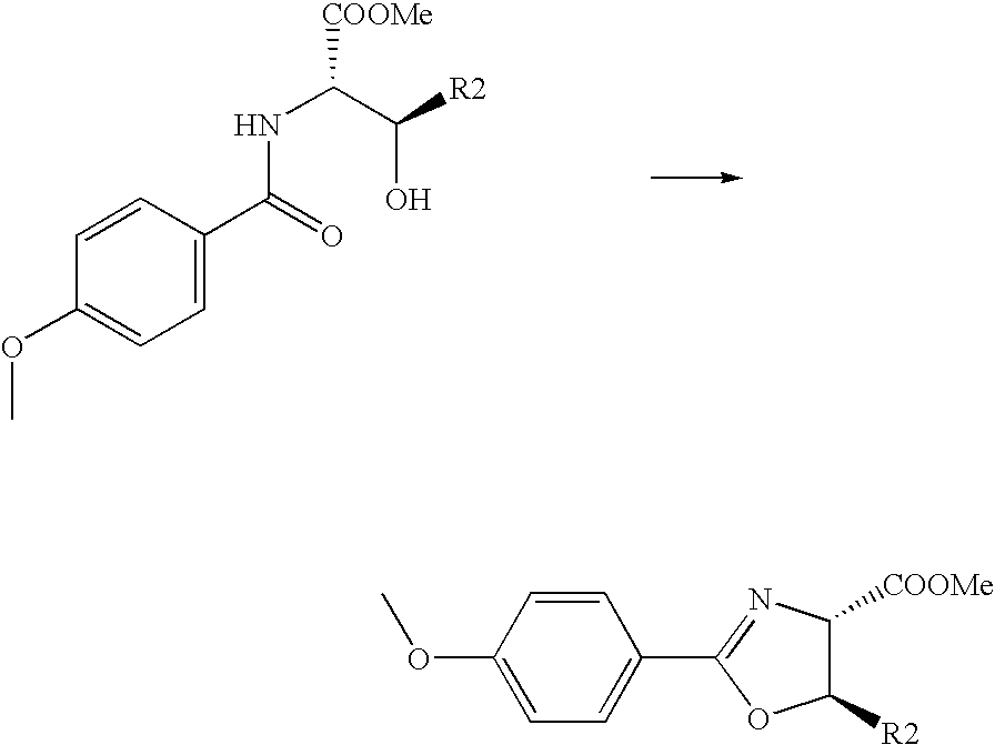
C1=CC(C(=O)NC([COOMe])C([R2])O)=CC=C1OC.C1=CC(OC)=CC=C1C1=NC([COOMe])C([R2])O1
